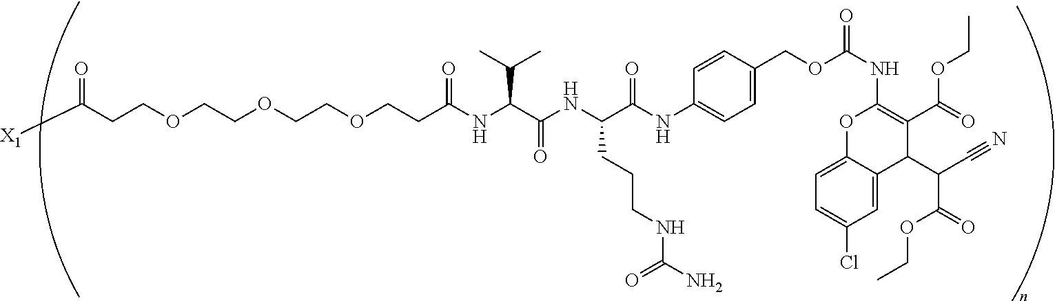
C(OCCOCCOCCC(NC(C(NC(C(NC1=CC=C(COC(NC2=C(C(OCC)=O)C(C(C(OCC)=O)C#N)C3=CC(Cl)=CC=C3O2)=O)C=C1)=O)CCCNC(N)=O)=O)C(C)C)=O)CC(=O)[X1]
